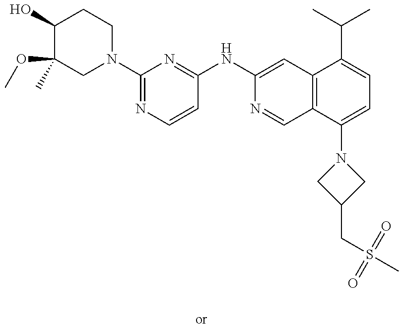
C1(O)C(OC)(C)CN(C2=NC=CC(NC3=CC4=C(C=N3)C(N3CC(CS(C)(=O)=O)C3)=CC=C4C(C)C)=N2)CC1
